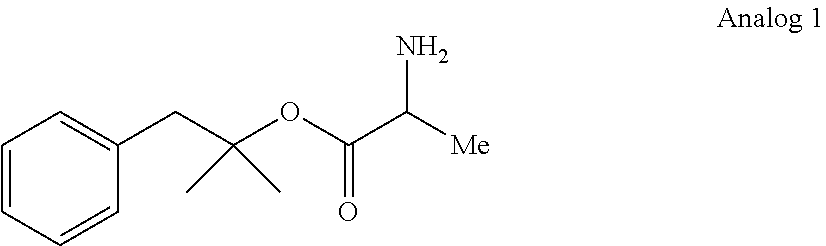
O(C(=O)C(N)[Me])C(CC1=CC=CC=C1)(C)C
